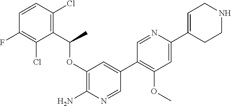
C1=CC(F)=C(Cl)C(C(C)OC2=C(N)N=CC(C3=C(OC)C=C(C4=CCNCC4)N=C3)=C2)=C1Cl
